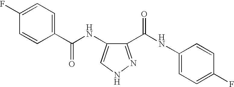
C1(F)=CC=C(C(NC2=CNN=C2C(NC2=CC=C(F)C=C2)=O)=O)C=C1
